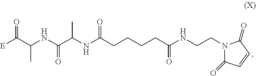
N1(CCNC(CCCCC(NC(C(NC(C([E])=O)C)=O)C)=O)=O)C(=O)C=CC1=O
